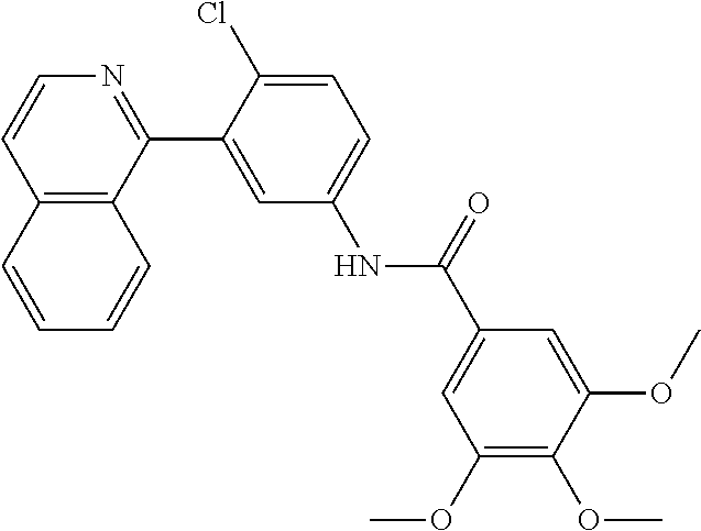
C12=C(C(C3=CC(NC(C4=CC(OC)=C(OC)C(OC)=C4)=O)=CC=C3Cl)=NC=C1)C=CC=C2
